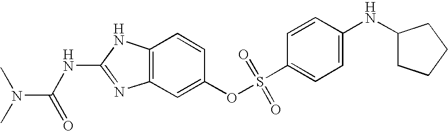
C12=C(C=C(OS(C3=CC=C(NC4CCCC4)C=C3)(=O)=O)C=C1)N=C(NC(=O)N(C)C)N2
